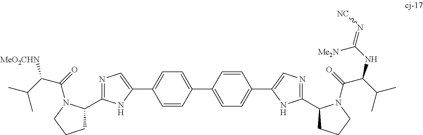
C1=CC(C2=CC=C(C3=CN=C(C4CCCN4C(C(NC(=N[NC])[Me2N])C(C)C)=O)N3)C=C2)=CC=C1C1=CN=C(C2CCCN2C(=O)C(C(C)C)[MeO2CHN])N1
